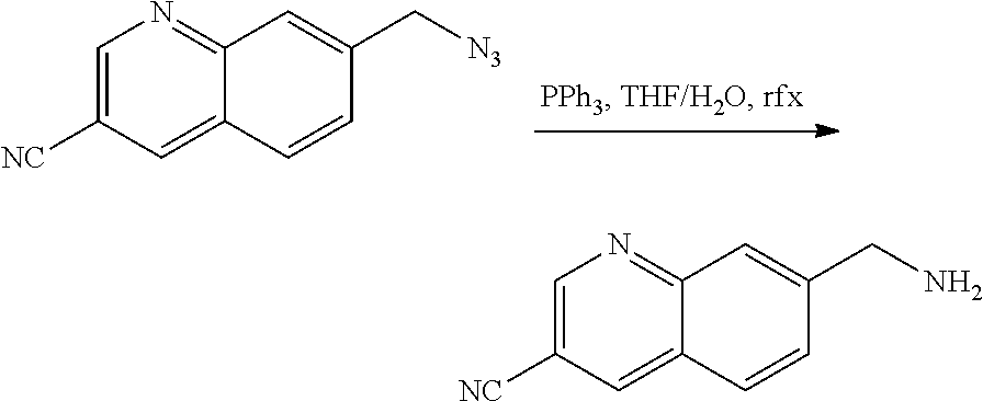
C1=C([NC])C=C2C(=N1)C=C(C[N3])C=C2.C1=C([NC])C=C2C(=N1)C=C(CN)C=C2
